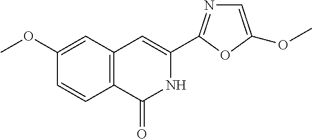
C12=C(C(=O)NC(C3=NC=C(OC)O3)=C1)C=CC(OC)=C2
